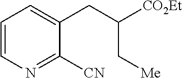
C1=CN=C([CN])C(CC([CO2Et])C[Me])=C1
